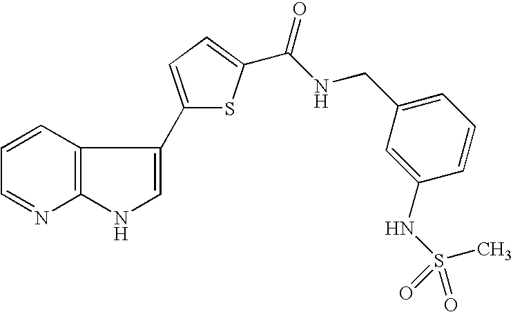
C12=C(C=CC=N1)C(C1=CC=C(C(NCC3=CC=CC(NS(=O)(C)=O)=C3)=O)S1)=CN2
